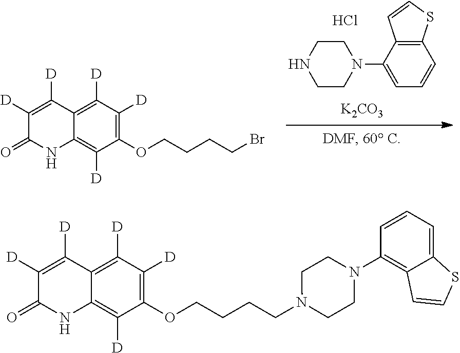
C1(OCCCCBr)=C([D])C([D])=C2C(=C1[D])NC(=O)C([D])=C2[D].C12=C(C(N3CCNCC3)=CC=C1)C=CS2.Cl.[K2CO3].C1(OCCCCN2CCN(C3=C4C(=CC=C3)SC=C4)CC2)=C([D])C([D])=C2C(=C1[D])NC(=O)C([D])=C2[D]
